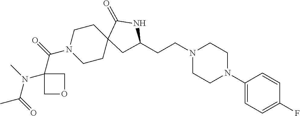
C1(N2CCN(CCC3CC4(CCN(C(C5(N(C(=O)C)C)COC5)=O)CC4)C(=O)N3)CC2)=CC=C(F)C=C1
